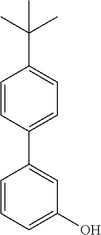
C1=CC(C2=CC=C(C(C)(C)C)C=C2)=CC(O)=C1
